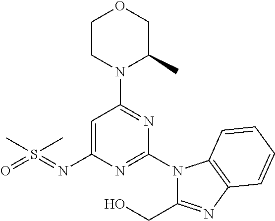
C1=C(N=S(C)(C)=O)N=C(N2C(CO)=NC3=C2C=CC=C3)N=C1N1C(C)COCC1
